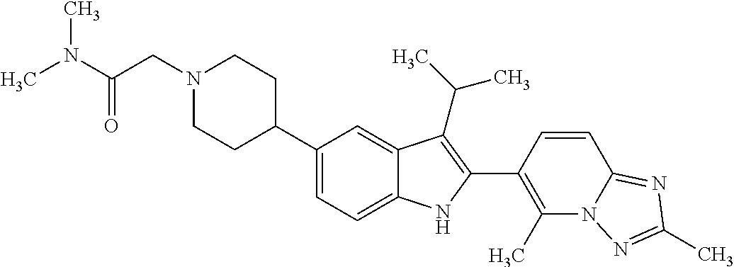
N1(CC(N(C)C)=O)CCC(C2=CC=C3C(=C2)C(C(C)C)=C(C2=C(C)N4C(=NC(C)=N4)C=C2)N3)CC1
